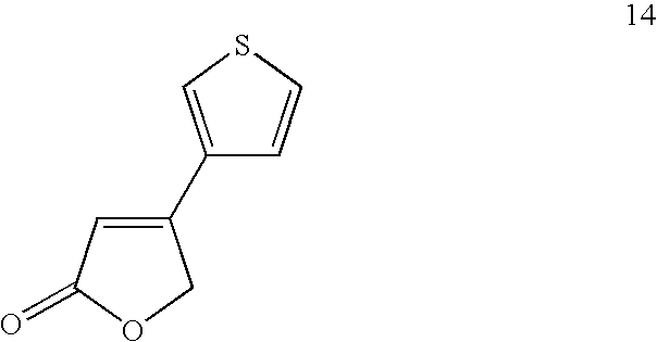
C1(C2=CSC=C2)=CC(=O)OC1
